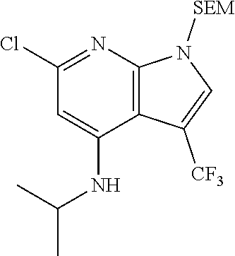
C1(NC(C)C)=CC(Cl)=NC2=C1C([CF3])=CN2[SEM]
